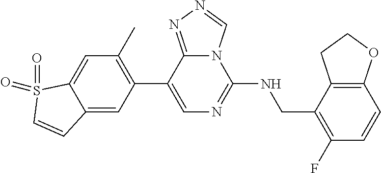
C12=CC(C3=CN=C(NCC4=C(F)C=CC5=C4CCO5)N4C3=NN=C4)=C(C)C=C1S(=O)(=O)C=C2
